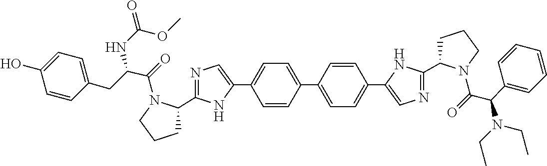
C1=C(C2=CC=C(C3=CN=C(C4CCCN4C(=O)C(N(CC)CC)C4=CC=CC=C4)N3)C=C2)C=CC(C2=CN=C(C3CCCN3C(=O)C(NC(OC)=O)CC3=CC=C(O)C=C3)N2)=C1
